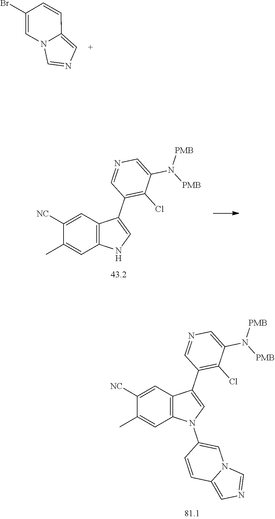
C1([NC])=CC2=C(C=C1C)N(C1=CN3C(=CN=C3)C=C1)C=C2C1=C(Cl)C(N([PMB])[PMB])=CN=C1.C1([NC])=CC2=C(C=C1C)NC=C2C1=C(Cl)C(N([PMB])[PMB])=CN=C1.C1(Br)=CN2C(=CN=C2)C=C1
